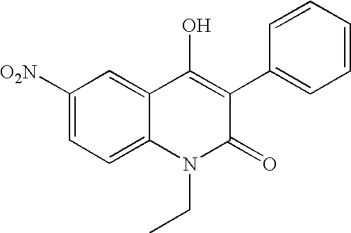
C1([O2N])=CC=C2C(=C1)C(O)=C(C1=CC=CC=C1)C(=O)N2CC
